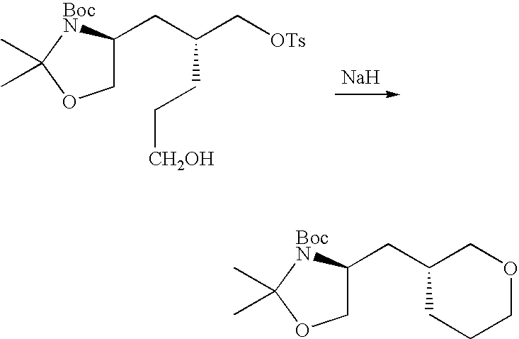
[OTs]CC(CC1COC(C)(C)[BocN]1)CC[CH2OH].[Na].O1CC(CC2COC(C)(C)[BocN]2)CCC1
